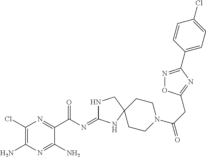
C1(Cl)=C(N)N=C(N)C(C(=O)N=C2NCC3(N2)CCN(C(=O)CC2=NC(C4=CC=C(Cl)C=C4)=NO2)CC3)=N1
